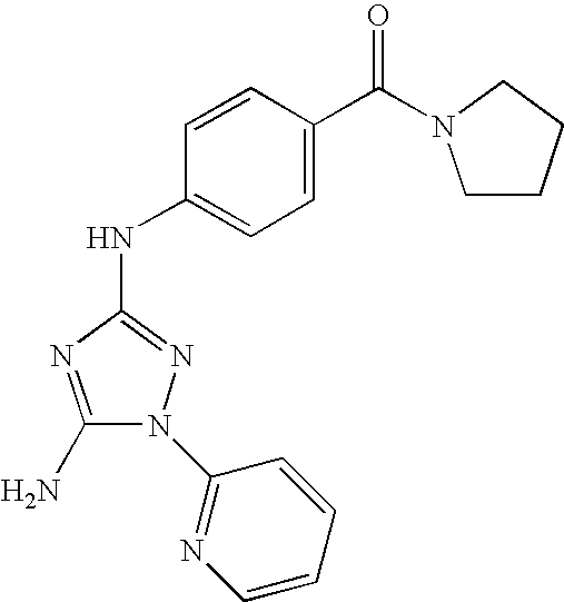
C1(N)=NC(NC2=CC=C(C(=O)N3CCCC3)C=C2)=NN1C1=NC=CC=C1
